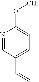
N1=CC(C=C)=CC=C1OC
